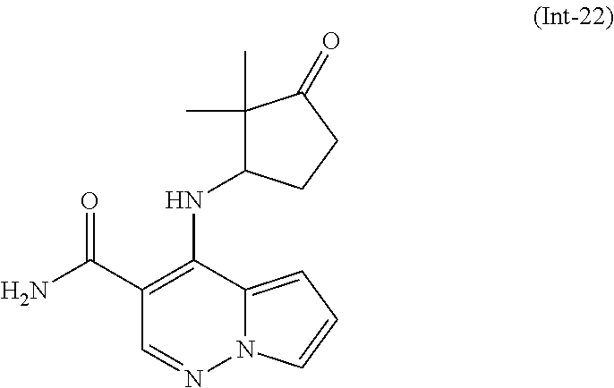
C1(C(=O)N)=C(NC2C(C)(C)C(=O)CC2)C2=CC=CN2N=C1
